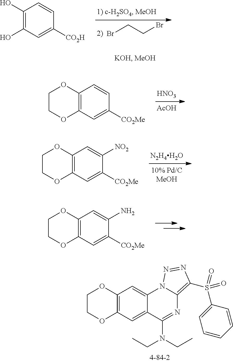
BrCCBr.C1(O)=C(O)C=C([CO2H])C=C1.[HNO3].[AcOH].C12=C(C=C([CO2Me])C=C1)OCCO2.[N2H4H2O].[10% Pd/CMeOH].C12=C(C=C([CO2Me])C([NO2])=C1)OCCO2.C12=C(C=C([CO2Me])C(N)=C1)OCCO2.C12=C(C=C3C(=C1)N1C(=C(S(C4=CC=CC=C4)(=O)=O)N=N1)N=C3N(CC)CC)OCCO2
